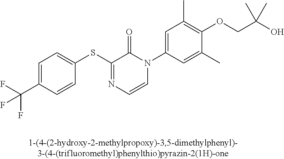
FC(C1=CC=C(SC2=NC=CN(C3=CC(C)=C(OCC(O)(C)C)C(C)=C3)C2=O)C=C1)(F)F
